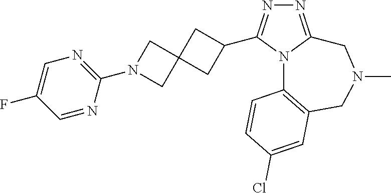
N1=C2N(C(C3CC4(C3)CN(C3=NC=C(F)C=N3)C4)=N1)C1=C(CN(C)C2)C=C(Cl)C=C1
